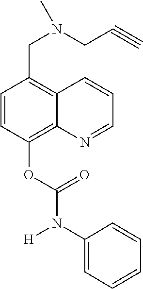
C1=CC(OC(N([H])C2=CC=CC=C2)=O)=C2C(=C1CN(CC#C)C)C=CC=N2
